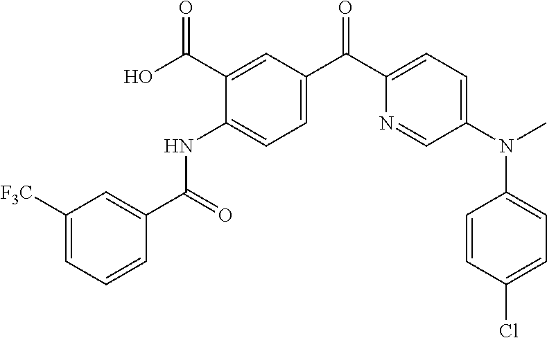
C1([F3C])=CC=CC(C(=O)NC2=CC=C(C(C3=CC=C(N(C)C4=CC=C(Cl)C=C4)C=N3)=O)C=C2C(O)=O)=C1
